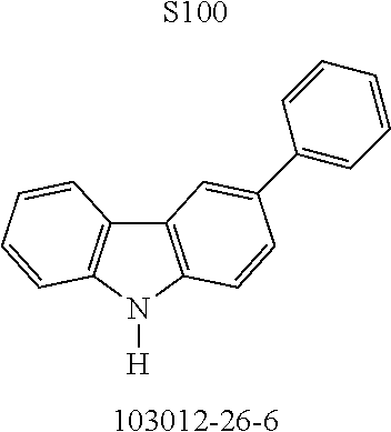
[S100].[103012-26-6].C12=C(N([H])C3=C1C=CC=C3)C=CC(C1=CC=CC=C1)=C2
